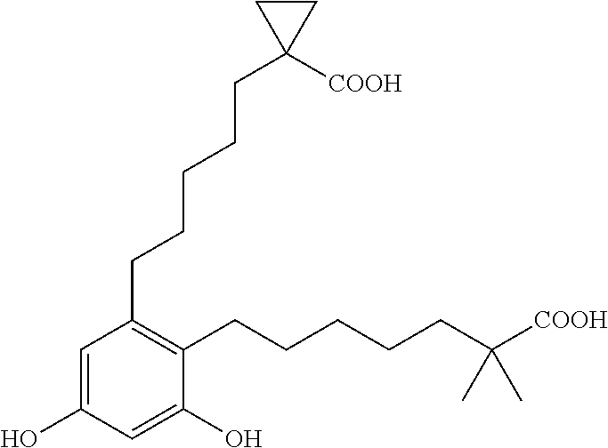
C1=C(O)C=C(O)C(CCCCCC([COOH])(C)C)=C1CCCCCC1([COOH])CC1
